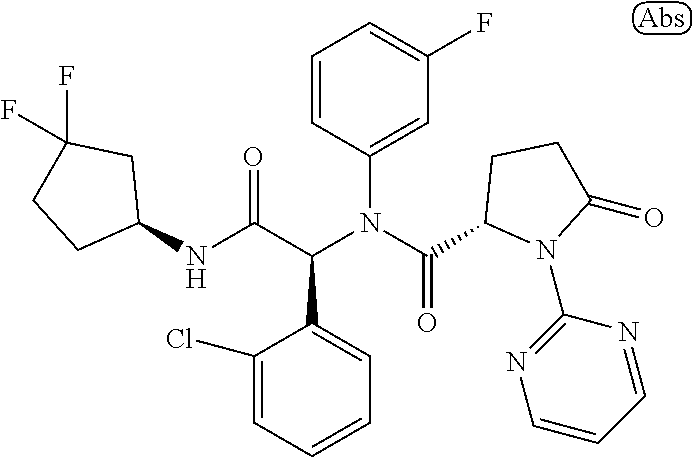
C1=CC=C(Cl)C(C(C(NC2CC(F)(F)CC2)=O)N(C(=O)C2N(C3=NC=CC=N3)C(=O)CC2)C2=CC(F)=CC=C2)=C1
